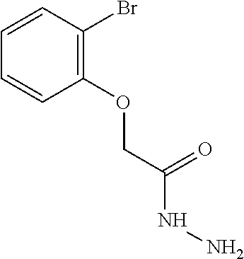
C1=CC=CC(OCC(NN)=O)=C1Br
